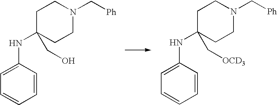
C1=CC(NC2(CO)CCN(C[Ph])CC2)=CC=C1.C1=CC(NC2(C[OCD3])CCN(C[Ph])CC2)=CC=C1
